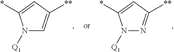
N1([Q1])N=C([**])C=C1*.N1([Q1])C=C([**])C=C1*
